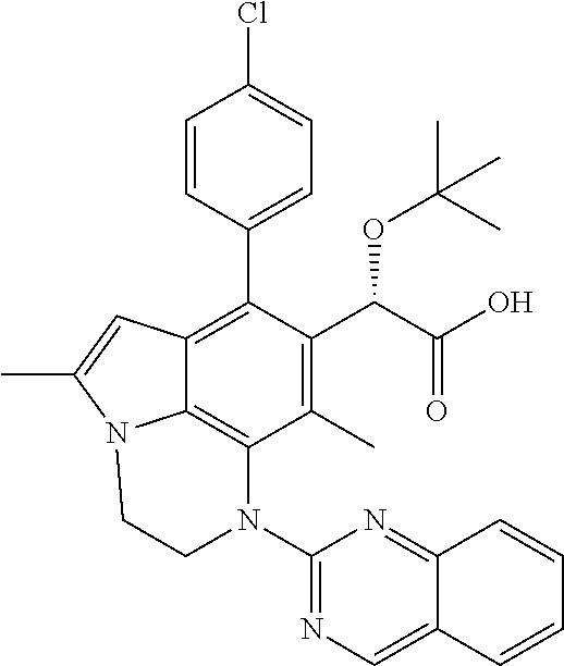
C1=CC(C2=C3C4=C(C(C)=C2C(C(=O)O)OC(C)(C)C)N(C2=NC=C5C(=N2)C=CC=C5)CCN4C(C)=C3)=CC=C1Cl
